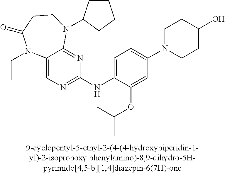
C12=CN=C(NC3=CC=C(N4CCC(O)CC4)C=C3OC(C)C)N=C1N(C1CCCC1)CCC(=O)N2CC
